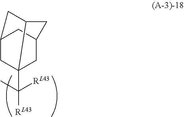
C12(C(C)([RL43])[RL43])CC3CC(C1)CC2C3
